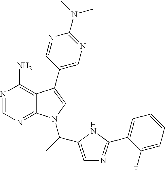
N1=CN=C2C(=C1N)C(C1=CN=C(N(C)C)N=C1)=CN2C(C1=CN=C(C2=CC=CC=C2F)N1)C
